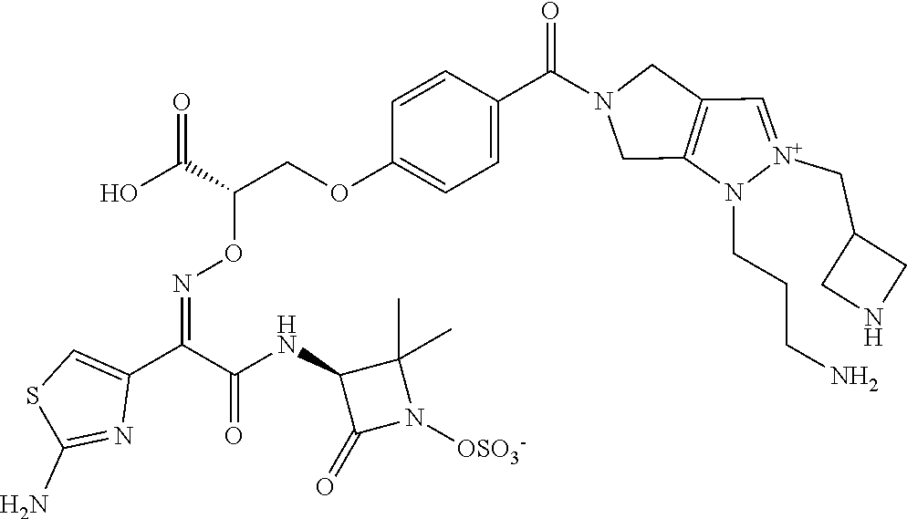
C1=C(C(=O)N2CC3=C(C2)C=[N+](CC2CNC2)N3CCCN)C=CC(OCC(C(O)=O)ON=C(C2=CSC(N)=N2)C(NC2C(=O)N([OSO3-])C2(C)C)=O)=C1
